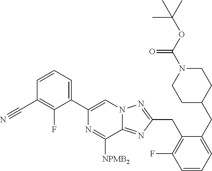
C1=CC=C(C2=CN3C(=NC(CC4=C(F)C=CC=C4CC4CCN(C(OC(C)(C)C)=O)CC4)=N3)C([NPMB2])=N2)C(F)=C1C#N
